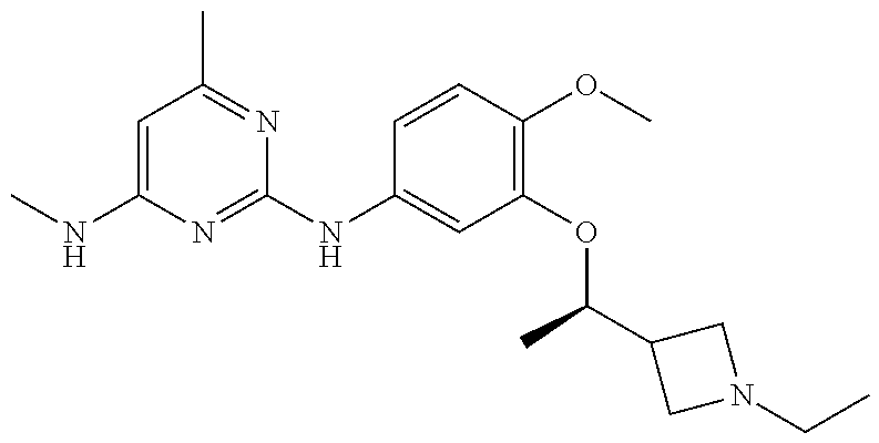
CNC1=CC(C)=NC(NC2=CC(OC(C3CN(CC)C3)C)=C(OC)C=C2)=N1
